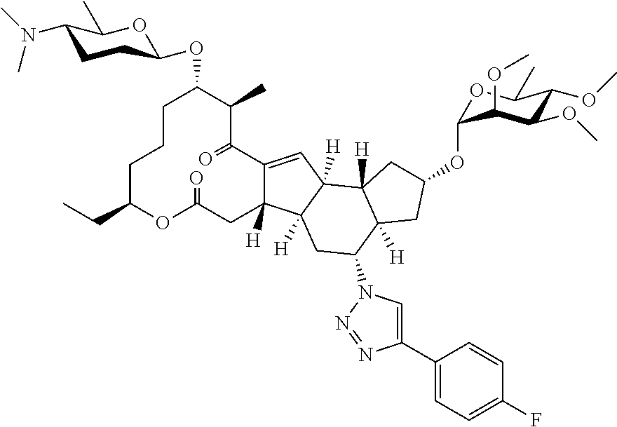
C1CCC(CC)OC(=O)CC2([H])C(=CC3([H])C2([H])CC(N2C=C(C4=CC=C(F)C=C4)N=N2)C2([H])C3([H])CC(OC3OC(C)C(OC)C(OC)C3OC)C2)C(=O)C(C)C1OC1CCC(N(C)C)C(C)O1
